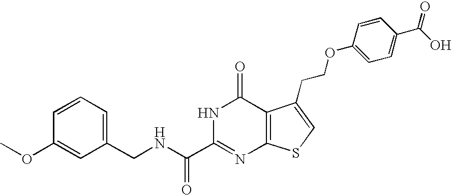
C1(CNC(C2=NC3=C(C(=O)N2)C(CCOC2=CC=C(C(O)=O)C=C2)=CS3)=O)=CC=CC(OC)=C1
